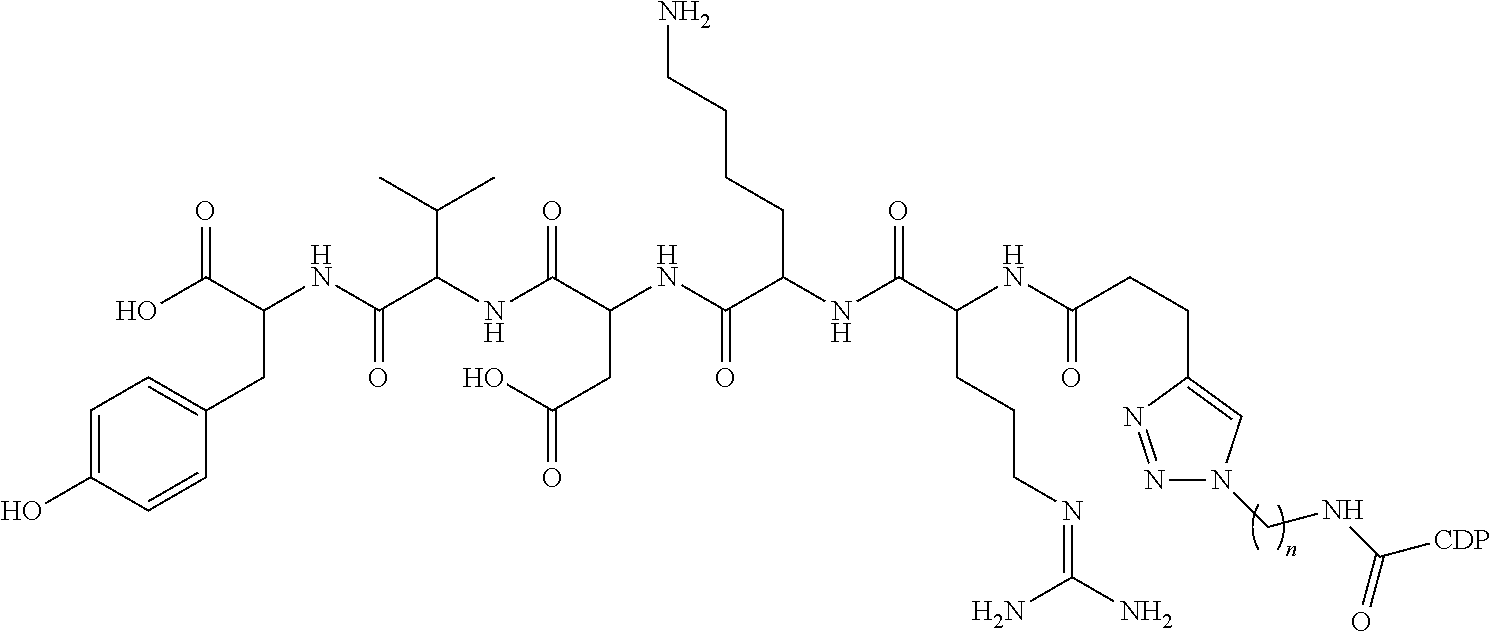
OC(C(NC(C(NC(C(NC(C(NC(C(NC(CCC1=CN(CNC([CDP])=O)N=N1)=O)CCCN=C(N)N)=O)CCCCN)=O)CC(O)=O)=O)C(C)C)=O)CC1=CC=C(O)C=C1)=O
